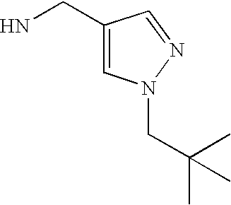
C1(CN)=CN(CC(C)(C)C)N=C1
